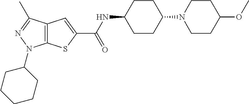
C1CC(N2CCC(OC)CC2)CCC1NC(C1=CC2=C(S1)N(C1CCCCC1)N=C2C)=O
